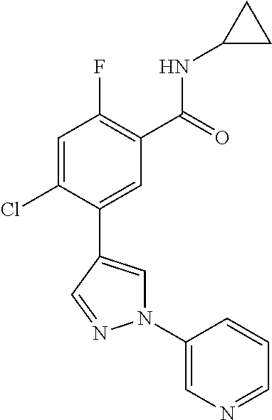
C1=C(Cl)C(C2=CN(C3=CN=CC=C3)N=C2)=CC(C(=O)NC2CC2)=C1F
